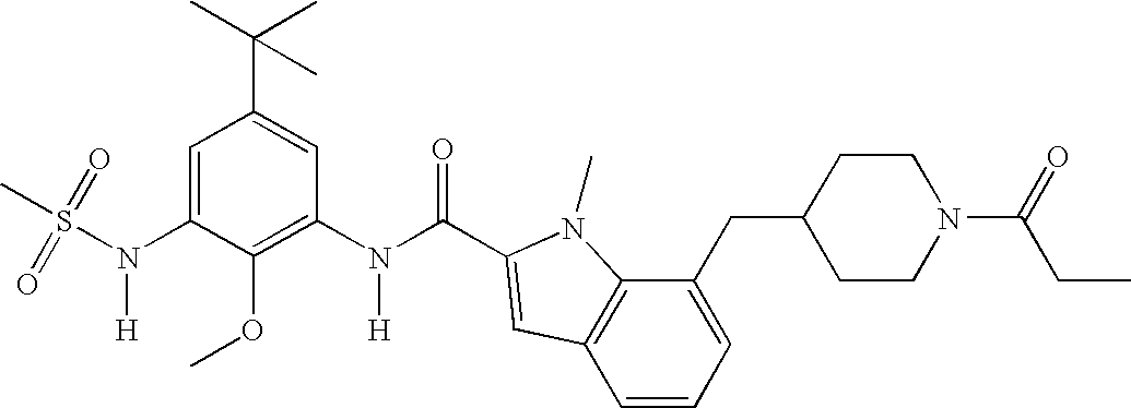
CS(N([H])C1=CC(C(C)(C)C)=CC(N(C(=O)C2=CC3=C(C(CC4CCN(C(=O)CC)CC4)=CC=C3)N2C)[H])=C1OC)(=O)=O
